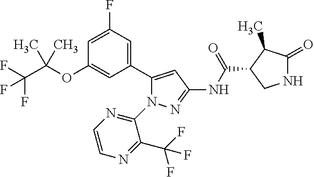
N1C(=O)C(C)C(C(NC2=NN(C3=NC=CN=C3C(F)(F)F)C(C3=CC(F)=CC(OC(C(F)(F)F)(C)C)=C3)=C2)=O)C1
